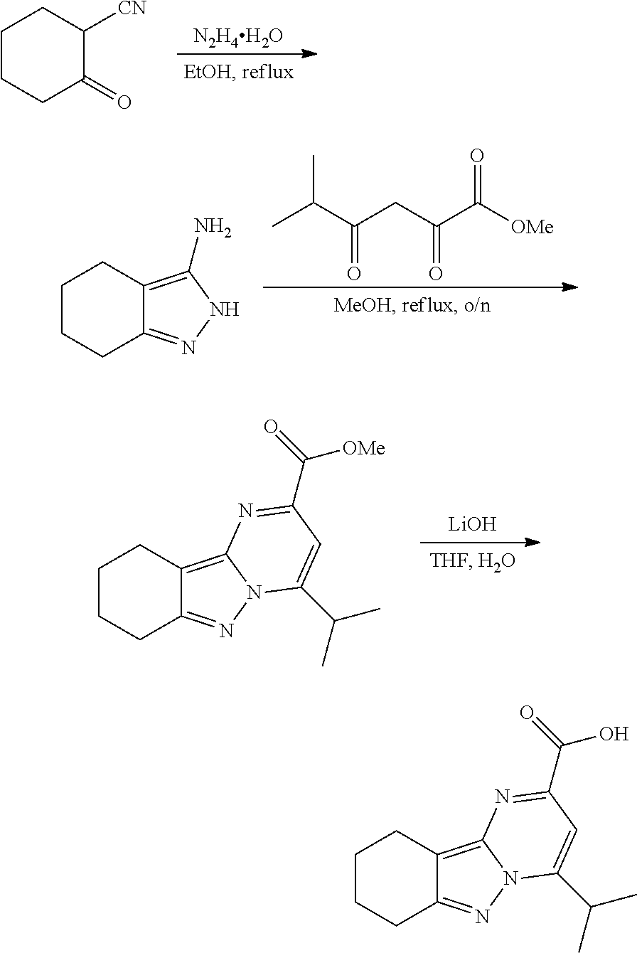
[N2H4H2O].C1CCC(=O)C([CN])C1.O=C(C(CC(C(C)C)=O)=O)[OMe].C1CCC2=NNC(N)=C2C1.[LiOH].C1CCC2=NN3C(=C2C1)N=C(C([OMe])=O)C=C3C(C)C.C1CCC2=NN3C(=C2C1)N=C(C(O)=O)C=C3C(C)C
